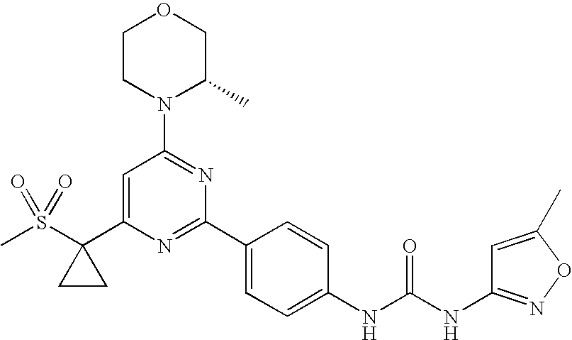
C1=C(C2(S(C)(=O)=O)CC2)N=C(C2=CC=C(NC(NC3=NOC(C)=C3)=O)C=C2)N=C1N1C(C)COCC1
